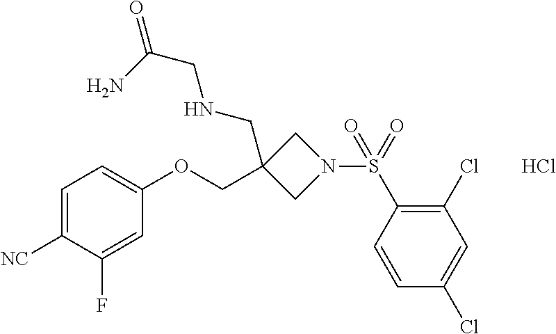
Cl.C1=C([NC])C(F)=CC(OCC2(CNCC(N)=O)CN(S(C3=C(Cl)C=C(Cl)C=C3)(=O)=O)C2)=C1
